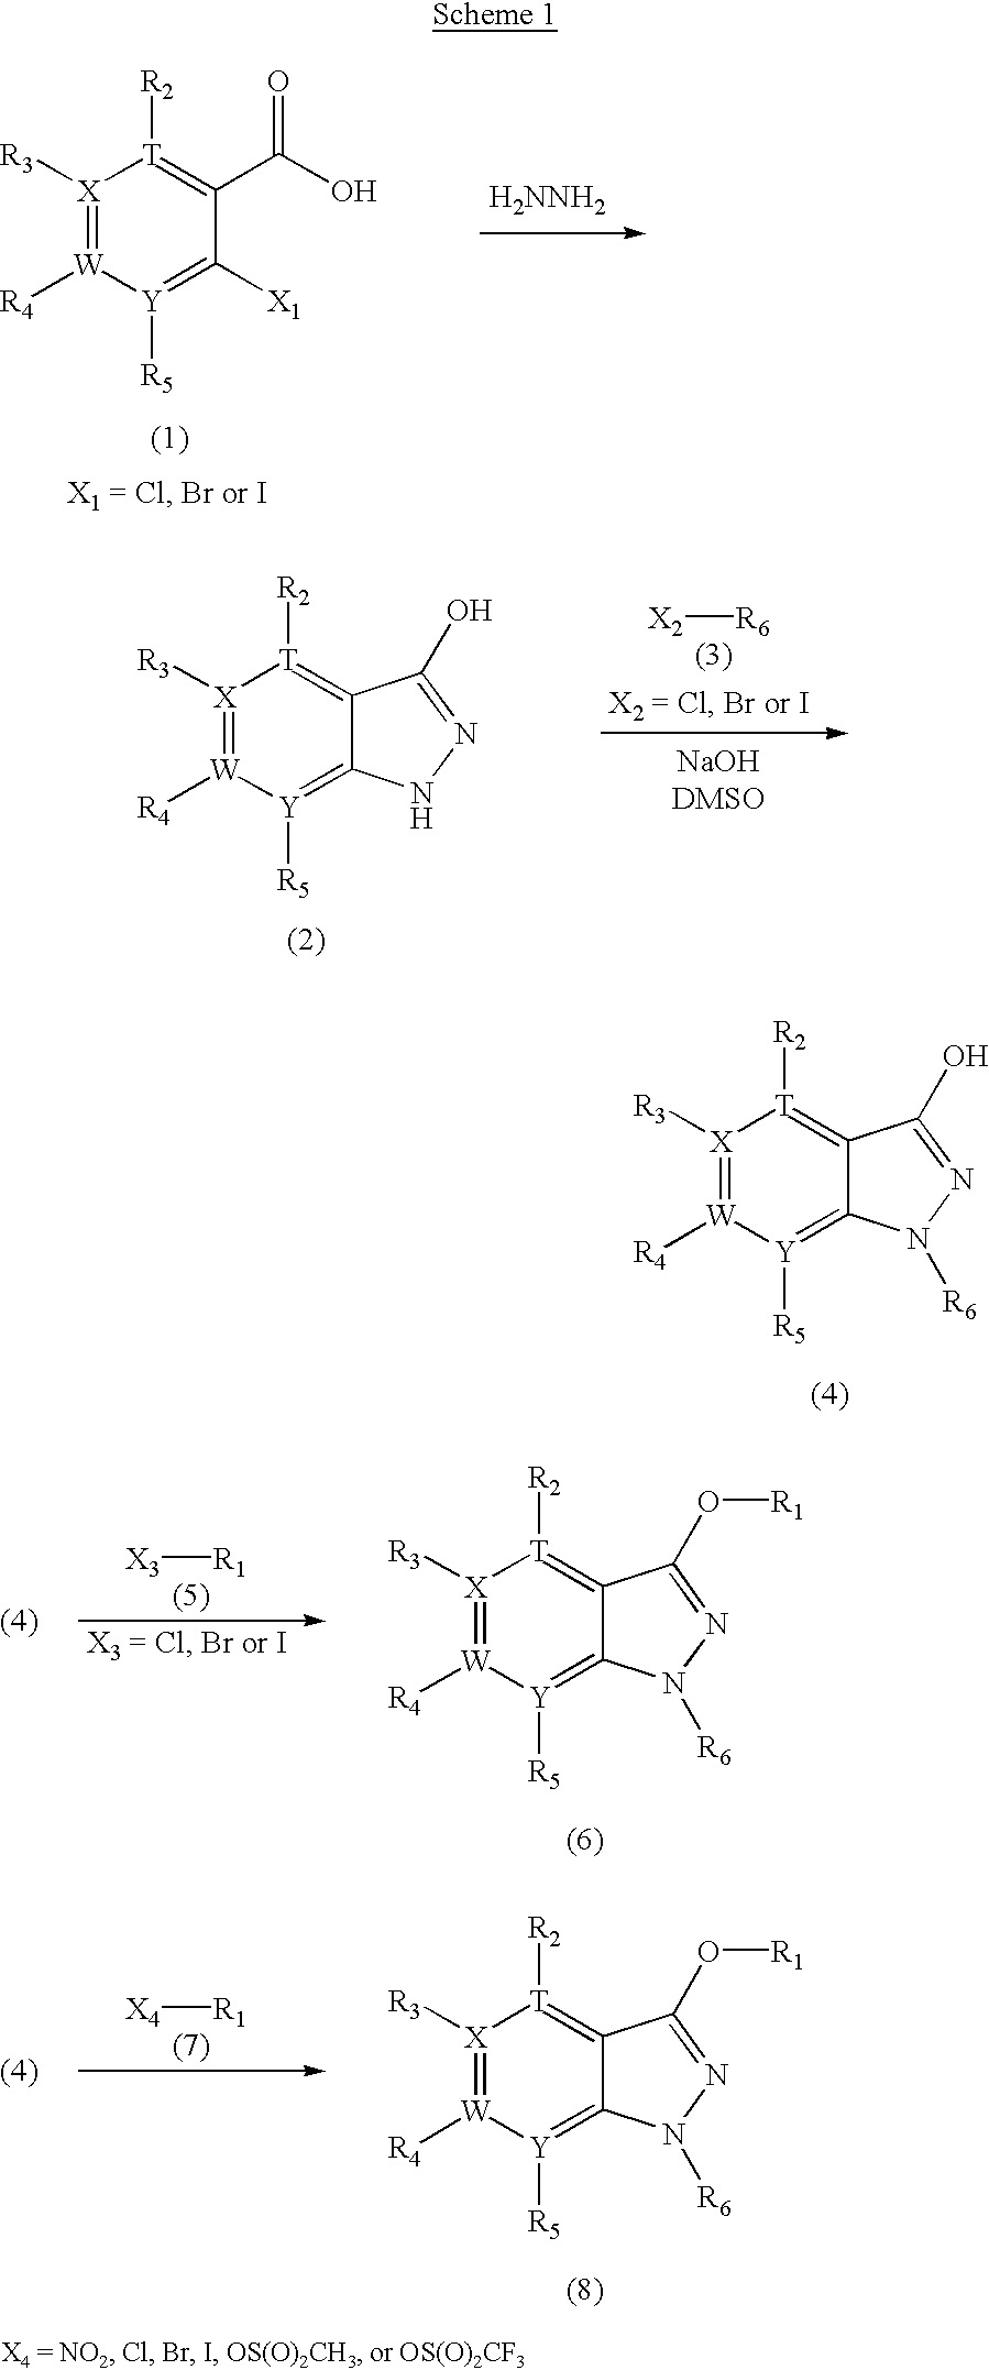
[H2NNH2].[X]1([R3])=[W]([R4])[Y]([R5])=C([X1])C(C(O)=O)=[T]1[R2].[X2][R6].[X]1([R3])=[W]([R4])[Y]([R5])=C2C(=[T]1[R2])C(O)=NN2.[X]1([R3])=[W]([R4])[Y]([R5])=C2C(=[T]1[R2])C(O)=NN2[R6].[X3][R1].[X]1([R3])=[W]([R4])[Y]([R5])=C2C(=[T]1[R2])C(O[R1])=NN2[R6].[X4][R1].[X]1([R3])=[W]([R4])[Y]([R5])=C2C(=[T]1[R2])C(O[R1])=NN2[R6]
